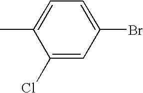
C1(Cl)=CC(Br)=CC=C1C
